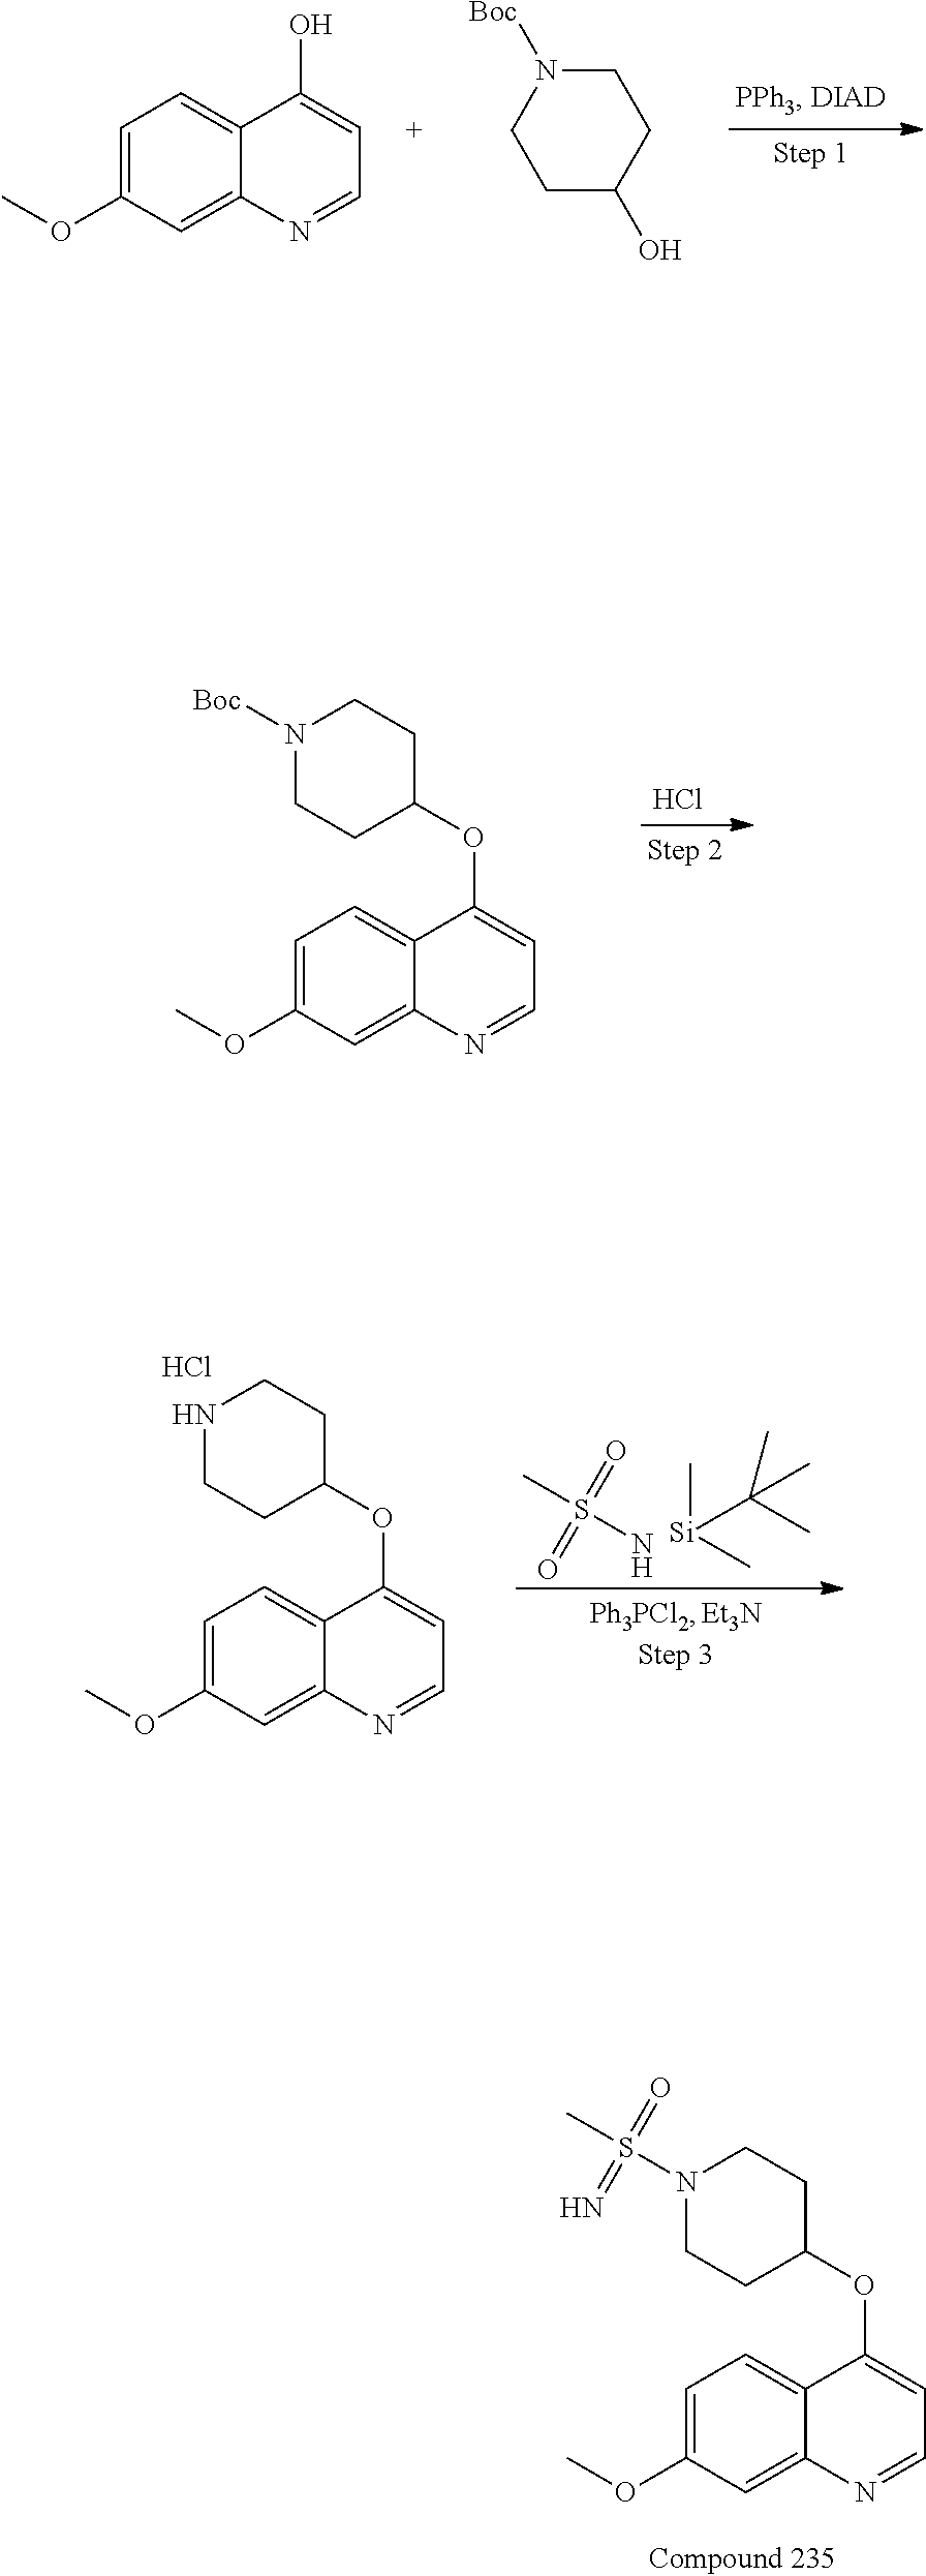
Cl.C1=NC2=CC(OC)=CC=C2C(OC2CCN([Boc])CC2)=C1.C1=NC2=CC(OC)=CC=C2C(O)=C1.C1N([Boc])CCC(O)C1.CS(N)(=O)=O.[Si](C(C)(C)C)(C)C.C1=NC2=CC(OC)=CC=C2C(OC2CCNCC2)=C1.Cl.C1=NC2=CC(OC)=CC=C2C(OC2CCN(S(C)(=O)=N)CC2)=C1
